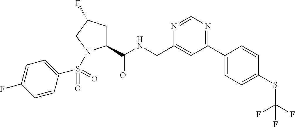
C1(C(NCC2=CC(C3=CC=C(SC(F)(F)F)C=C3)=NC=N2)=O)CC(F)CN1S(C1=CC=C(F)C=C1)(=O)=O
